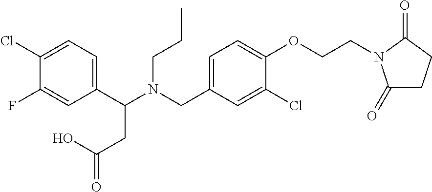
C1(C(N(CC2=CC=C(OCCN3C(=O)CCC3=O)C(Cl)=C2)CCC)CC(=O)O)=CC=C(Cl)C(F)=C1
